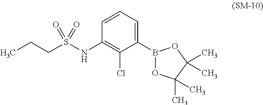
C1(NS(CCC)(=O)=O)=C(Cl)C(B2OC(C)(C)C(C)(C)O2)=CC=C1
